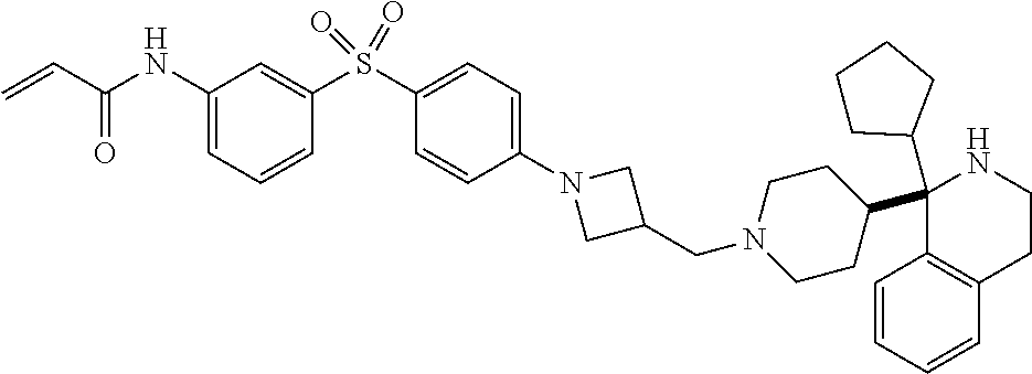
C1(S(C2=CC(NC(C=C)=O)=CC=C2)(=O)=O)=CC=C(N2CC(CN3CCC(C4(C5CCCC5)C5=C(C=CC=C5)CCN4)CC3)C2)C=C1
